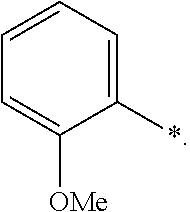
C1=CC=C(*)C([OMe])=C1
